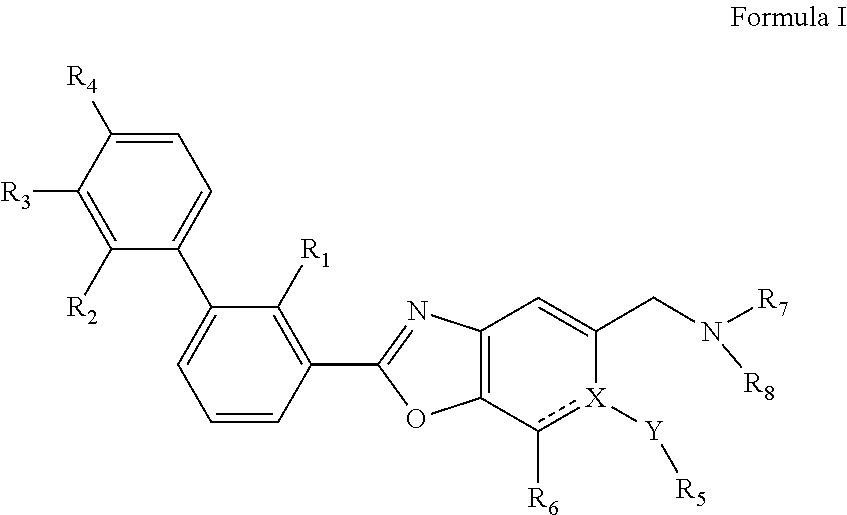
[R7]N([R8])CC1=CC2=C(OC(C3=C([R1])C(C4=CC=C([R4])C([R3])=C4[R2])=CC=C3)=N2)c([R6])[X]1[Y][R5]
